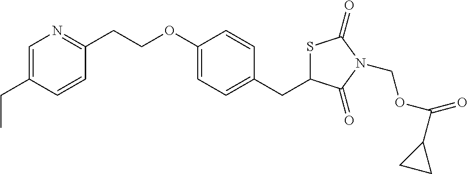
C1=C(CC)C=CC(CCOC2=CC=C(CC3SC(=O)N(COC(C4CC4)=O)C3=O)C=C2)=N1
